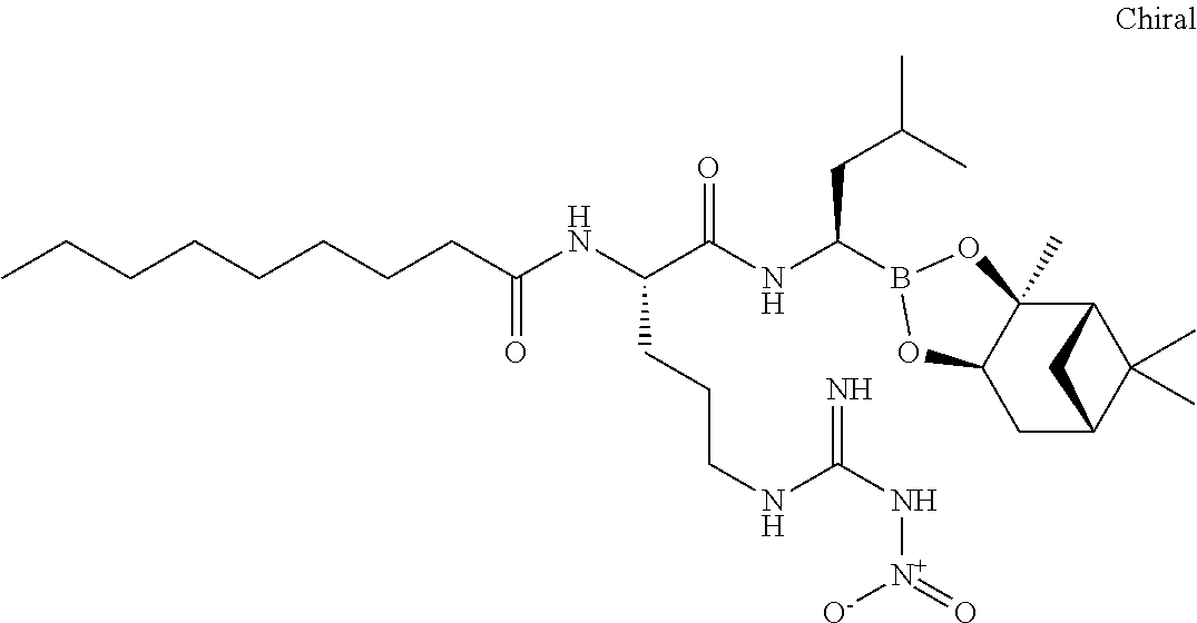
C12C3(C)C(CC(C1(C)C)C2)OB(C(NC(C(NC(CCCCCCCC)=O)CCCNC(N[N+]([O-])=O)=N)=O)CC(C)C)O3
